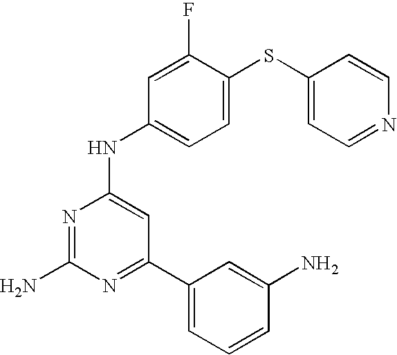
C1=C(F)C(SC2=CC=NC=C2)=CC=C1NC1=CC(C2=CC=CC(N)=C2)=NC(N)=N1
